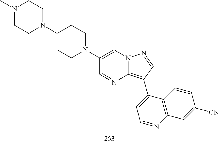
C1(C2=C3N=CC(N4CCC(N5CCN(C)CC5)CC4)=CN3N=C2)=CC=NC2=C1C=CC([CN])=C2
